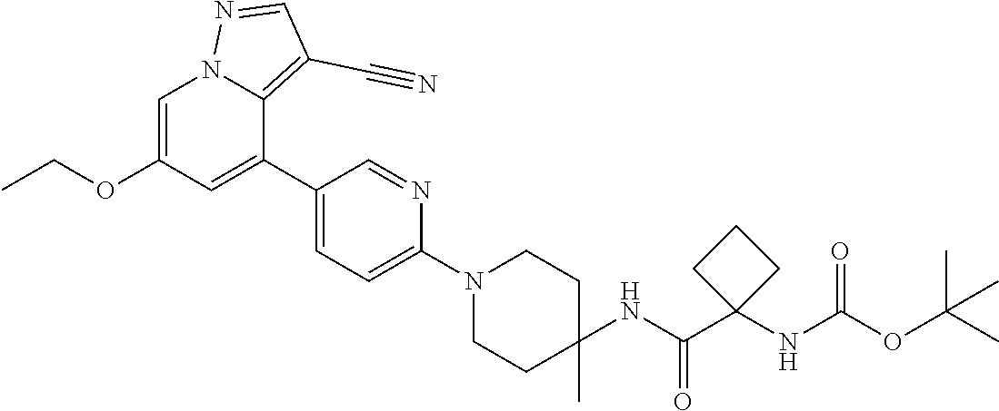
C1=C(OCC)C=C(C2=CC=C(N3CCC(C)(NC(C4(NC(OC(C)(C)C)=O)CCC4)=O)CC3)N=C2)C2=C(C#N)C=NN12
